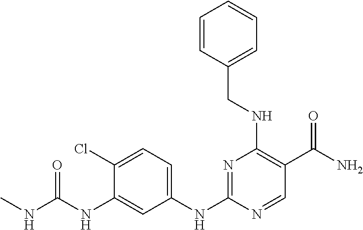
C1(NC(=O)NC)=CC(NC2=NC(NCC3=CC=CC=C3)=C(C(N)=O)C=N2)=CC=C1Cl
